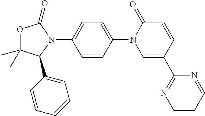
C1=CC(N2C=C(C3=NC=CC=N3)C=CC2=O)=CC=C1N1C(=O)OC(C)(C)C1C1=CC=CC=C1
